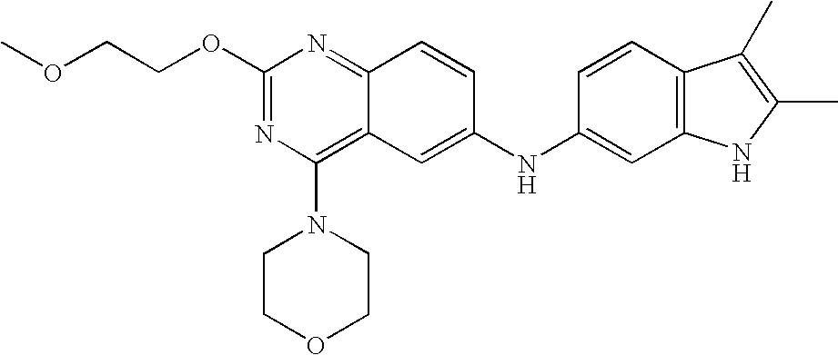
C1(OCCOC)=NC(N2CCOCC2)=C2C(=N1)C=CC(NC1=CC3=C(C=C1)C(C)=C(C)N3)=C2
